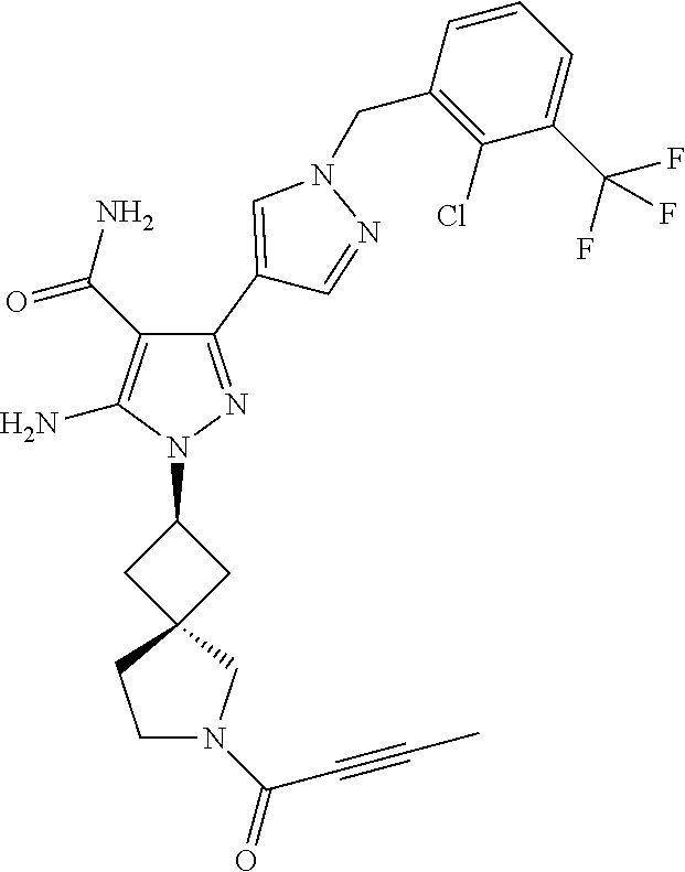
C1(C(N)=O)=C(N)N(C2CC3(C2)CCN(C(C#CC)=O)C3)N=C1C1=CN(CC2=C(Cl)C(C(F)(F)F)=CC=C2)N=C1
